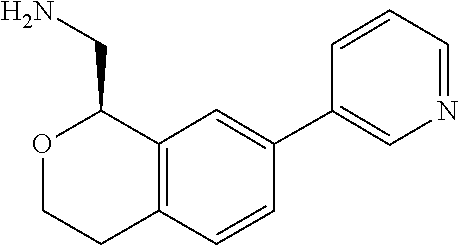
C1=C(C2=CN=CC=C2)C=CC2=C1C(CN)OCC2
